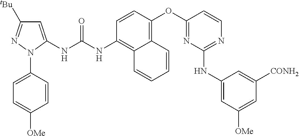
C1=CC(OC2=NC(NC3=CC([OMe])=CC([CONH2])=C3)=NC=C2)=C2C(=C1NC(NC1=CC([tBu])=NN1C1=CC=C([OMe])C=C1)=O)C=CC=C2
